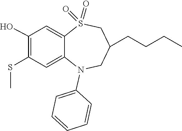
OC1=C(SC)C=C2C(=C1)S(=O)(=O)CC(CCCC)CN2C1=CC=CC=C1
